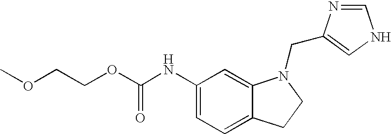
C1(NC(OCCOC)=O)=CC=C2C(=C1)N(CC1=CNC=N1)CC2
